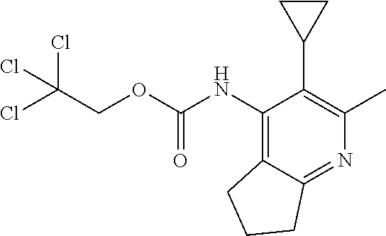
C12=C(NC(OCC(Cl)(Cl)Cl)=O)C(C3CC3)=C(C)N=C1CCC2
